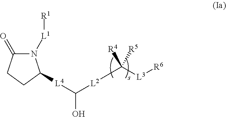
N1([L1][R1])C(=O)CCC1[L4]C([L2]C([L3][R6])([R5])[R4])O
